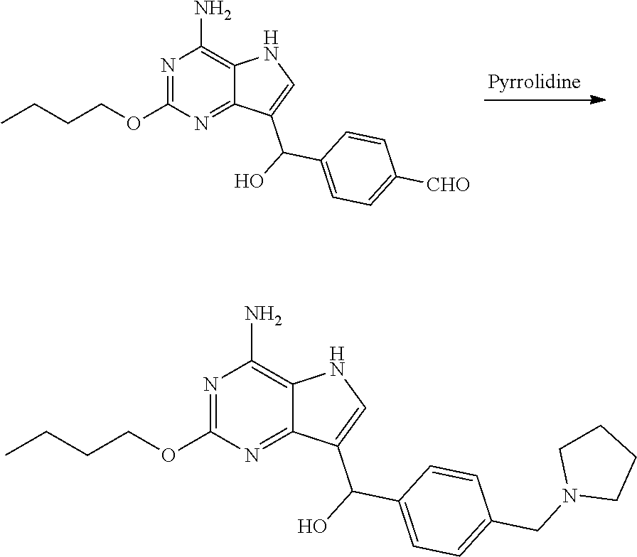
N1=C(OCCCC)N=C2C(=C1N)NC=C2C(O)C1=CC=C(CN2CCCC2)C=C1.N1=C(OCCCC)N=C2C(=C1N)NC=C2C(O)C1=CC=C([CHO])C=C1
